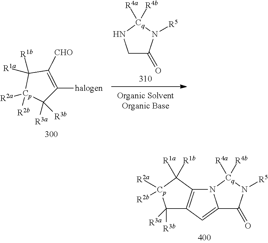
C1C(=O)N([R5])[Cq]([R4b])([R4a])N1.C1([R3a])([R3b])C([halogen])=C([CHO])C([R1a])([R1b])[Cp]1([R2a])[R2b].C12=CC3=C(N1[Cq]([R4b])([R4a])N([R5])C2=O)C([R1a])([R1b])[Cp]([R2a])([R2b])C3([R3b])[R3a]
